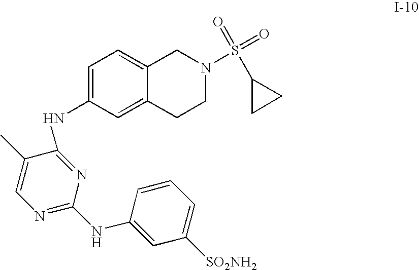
N1=C(NC2=CC([SO2NH2])=CC=C2)N=C(NC2=CC=C3C(=C2)CCN(S(=O)(=O)C2CC2)C3)C(C)=C1
